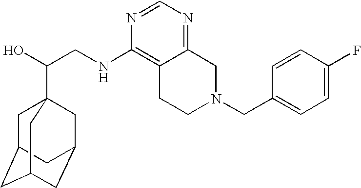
C(CNC1=C2C(=NC=N1)CN(CC1=CC=C(F)C=C1)CC2)(O)C12CC3CC(CC(C1)C3)C2
